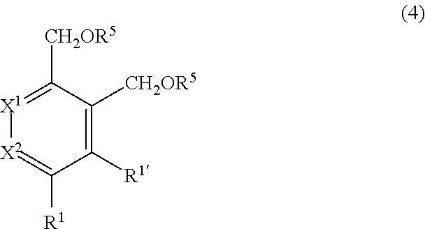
C1([R1])=C([CH2OR5])C([CH2OR5])=[X1][X2]=C1[R1]
